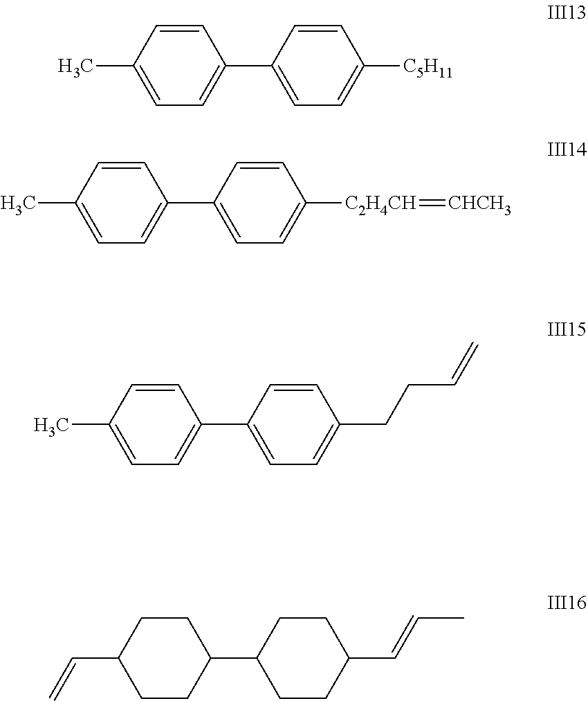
C1=CC(C)=CC=C1C1=CC=C([C5H11])C=C1.C1=CC(C)=CC=C1C1=CC=C([C2H4CH]=[CHCH3])C=C1.C1=CC(C)=CC=C1C1=CC=C(CCC=C)C=C1.C1CC(C=C)CCC1C1CCC(C=CC)CC1
